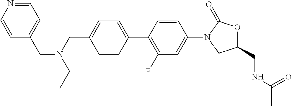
C(C1=CC=C(C2=C(F)C=C(N3CC(CNC(C)=O)OC3=O)C=C2)C=C1)N(CC)CC1=CC=NC=C1
